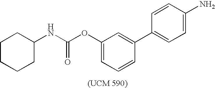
C1CCCC(NC(OC2=CC=CC(C3=CC=C(N)C=C3)=C2)=O)C1
